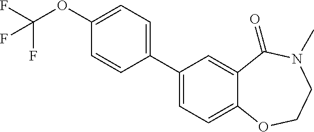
C1(C2=CC=C3C(=C2)C(=O)N(C)CCO3)=CC=C(OC(F)(F)F)C=C1
